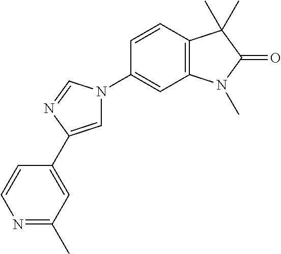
C1=CC2=C(C=C1N1C=C(C3=CC(C)=NC=C3)N=C1)N(C)C(=O)C2(C)C
